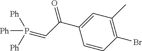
C1=CC(Br)=C(C)C=C1C(C=P([Ph])([Ph])[Ph])=O
